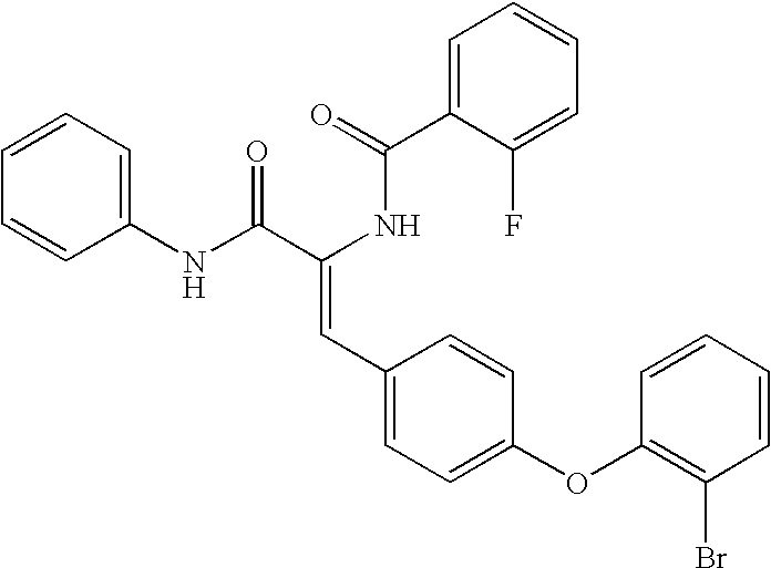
C1=C(C(=O)NC(C(NC2=CC=CC=C2)=O)=CC2=CC=C(OC3=C(Br)C=CC=C3)C=C2)C(F)=CC=C1
